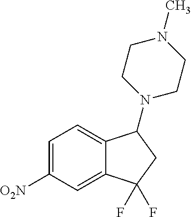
C1=C([O2N])C=C2C(=C1)C(N1CCN(C)CC1)CC2(F)F
